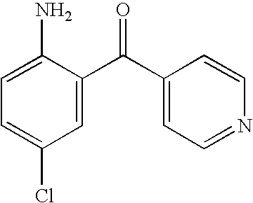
C1=C(C(C2=CC=NC=C2)=O)C(N)=CC=C1Cl
